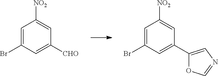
C1=C(Br)C=C([CHO])C=C1[NO2].C1=C(Br)C=C(C2=CN=CO2)C=C1[NO2]
